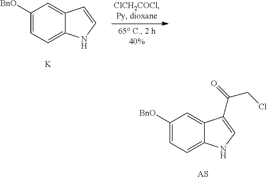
C1([BnO])=CC=C2C(=C1)C=CN2.[K].C1([BnO])=CC=C2C(=C1)C(C(=O)CCl)=CN2.[AS]
